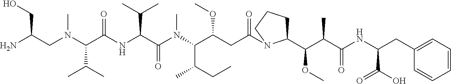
NC(CN(C(C(NC(C(N(C(C(CC(=O)N1C(C(C(C(NC(CC2=CC=CC=C2)C(O)=O)=O)C)OC)CCC1)OC)C(CC)C)C)=O)C(C)C)=O)C(C)C)C)CO
